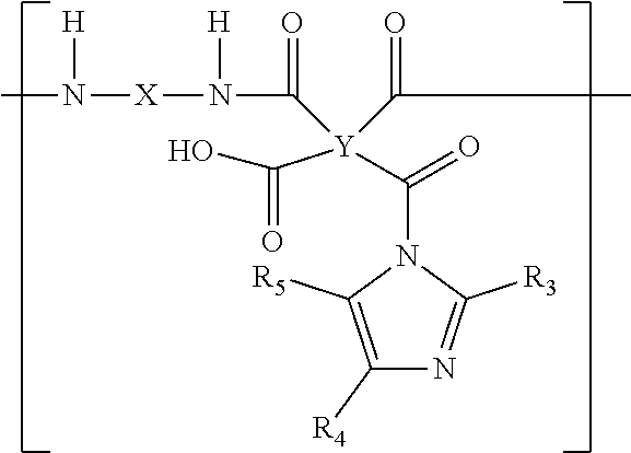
CN([X]N(C(=O)[Y](C(C)=O)(C(O)=O)C(N1C([R5])=C([R4])N=C1[R3])=O)[H])[H]
